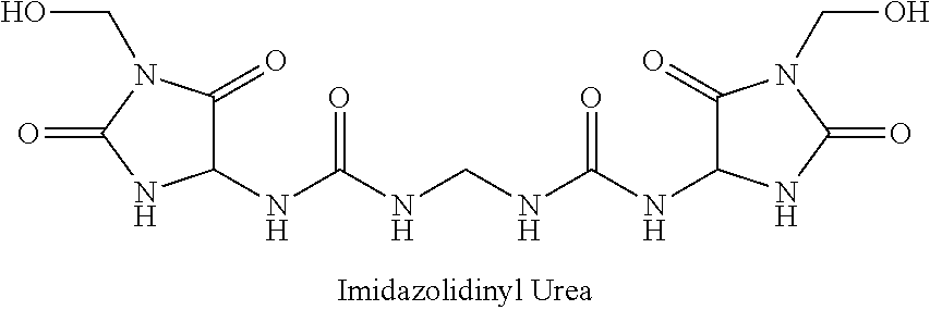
C1(=O)C(NC(NCNC(NC2C(=O)N(CO)C(=O)N2)=O)=O)NC(=O)N1CO
